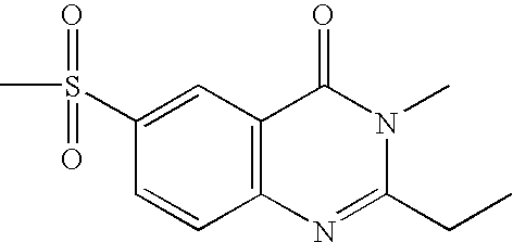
C1(S(C)(=O)=O)=CC2=C(C=C1)N=C(CC)N(C)C2=O
